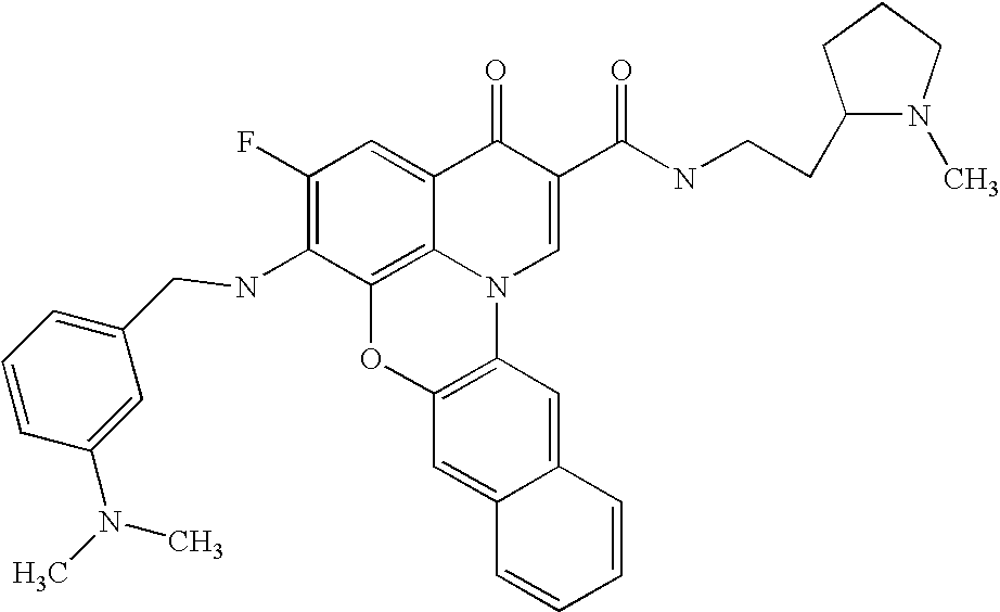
C1(F)=C(NCC2=CC=CC(N(C)C)=C2)C2=C3C(=C1)C(=O)C(C(NCCC1N(C)CCC1)=O)=CN3C1=C(O2)C=C2C(=C1)C=CC=C2
